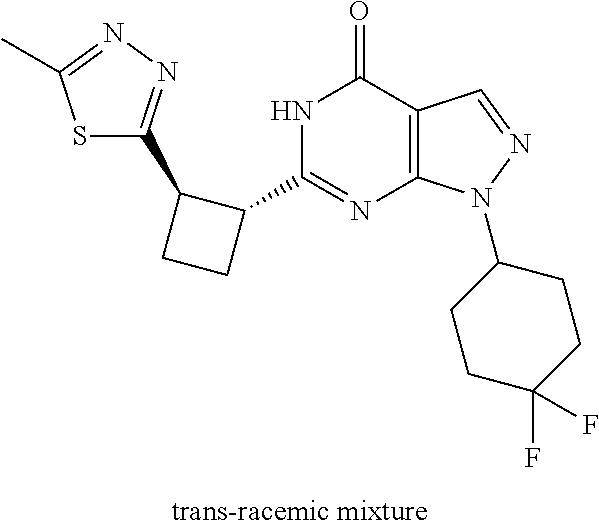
C1(C2C(C3=NN=C(C)S3)CC2)=NC2=C(C(=O)N1)C=NN2C1CCC(F)(F)CC1
